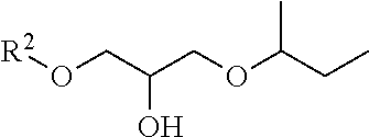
O(CC(CO[R2])O)C(CC)C
